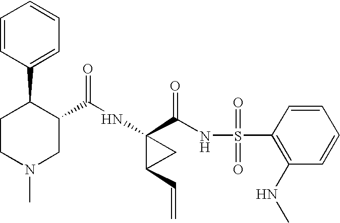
N(C1(C(NS(C2=C(NC)C=CC=C2)(=O)=O)=O)C(C=C)C1)C(=O)C1C(C2=CC=CC=C2)CCN(C)C1
